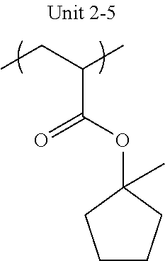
O=C(OC1(C)CCCC1)C(CC)C
